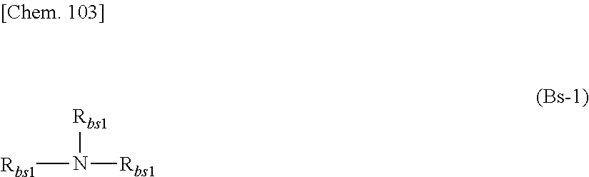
[Rbs1]N([Rbs1])[Rbs1]
